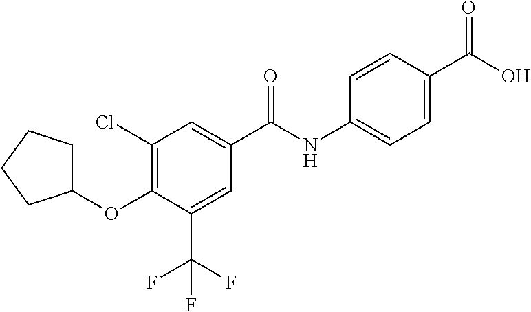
C1(Cl)=C(OC2CCCC2)C(C(F)(F)F)=CC(C(NC2=CC=C(C(O)=O)C=C2)=O)=C1
